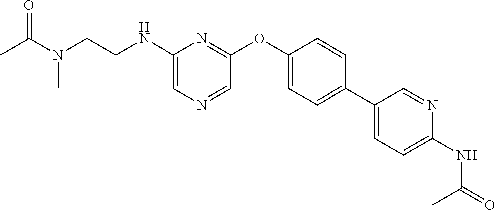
C1(NCCN(C)C(=O)C)=CN=CC(OC2=CC=C(C3=CC=C(NC(=O)C)N=C3)C=C2)=N1
